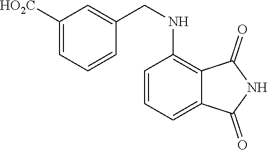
C1=CC=C2C(=C1NCC1=CC([HO2C])=CC=C1)C(=O)NC2=O
